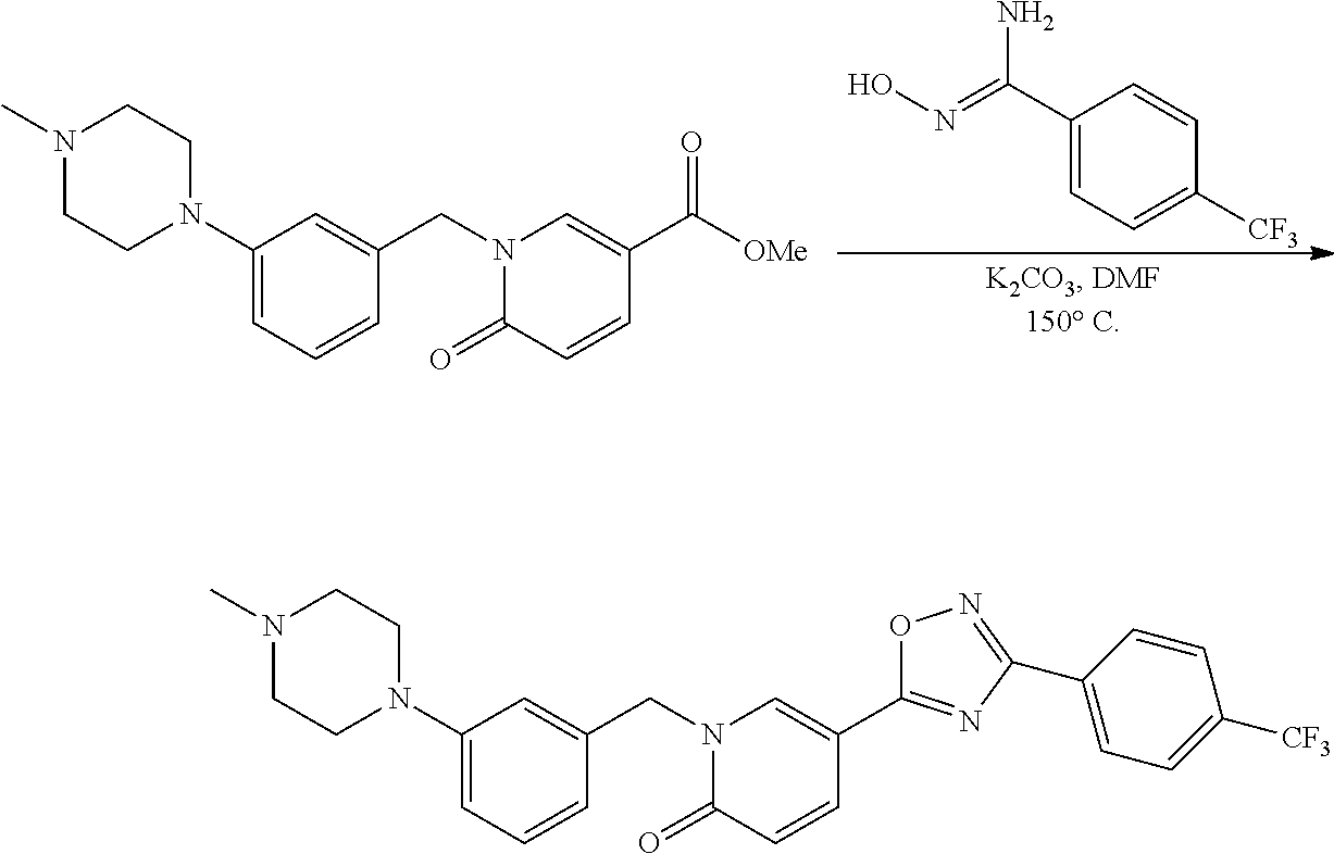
C1(C(=NO)N)=CC=C([CF3])C=C1.N1(CC2=CC(N3CCN(C)CC3)=CC=C2)C(=O)C=CC(C([OMe])=O)=C1.N1(CC2=CC(N3CCN(C)CC3)=CC=C2)C(=O)C=CC(C2=NC(C3=CC=C([CF3])C=C3)=NO2)=C1
